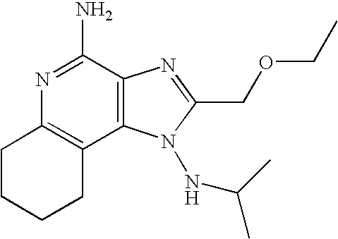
N1=C(N)C2=C(C3=C1CCCC3)N(NC(C)C)C(COCC)=N2
